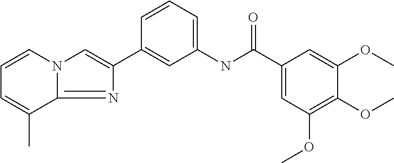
C12=NC(C3=CC(NC(C4=CC(OC)=C(OC)C(OC)=C4)=O)=CC=C3)=CN1C=CC=C2C
